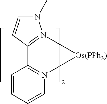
C12=N([Os(PPh3)]N3=C1C=CC=C3)N(C)C=C2
